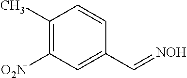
C1(C)=C([O2N])C=C(C=[NOH])C=C1
